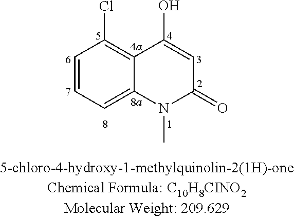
C1=CC=C2C(=C1Cl)C(O)=CC(=O)N2C
